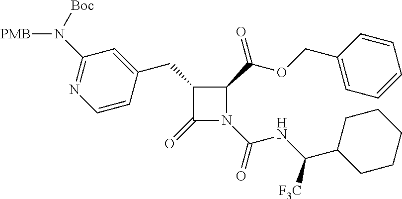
C1(CC2=CC(N([PMB])[Boc])=NC=C2)C(=O)N(C(=O)NC(C2CCCCC2)[F3C])C1C(OCC1=CC=CC=C1)=O
